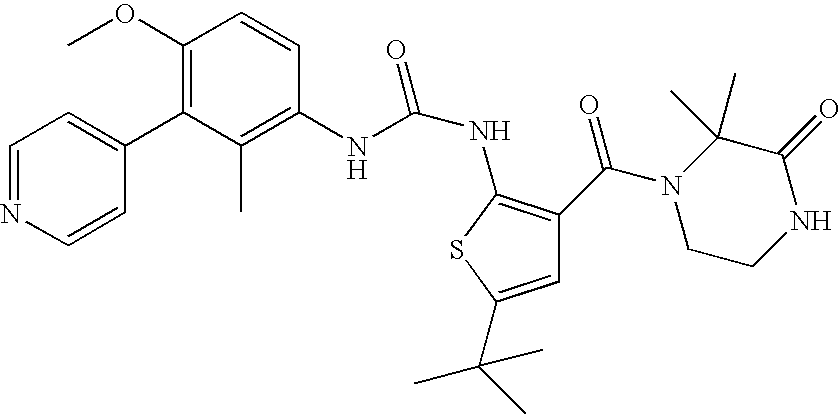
C1(OC)=C(C2=CC=NC=C2)C(C)=C(NC(NC2=C(C(N3CCNC(=O)C3(C)C)=O)C=C(C(C)(C)C)S2)=O)C=C1
